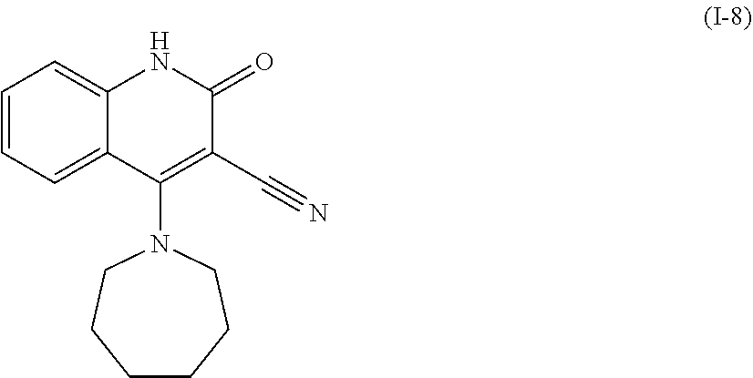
C1=CC=C2C(=C1)NC(=O)C(C#N)=C2N1CCCCCC1
